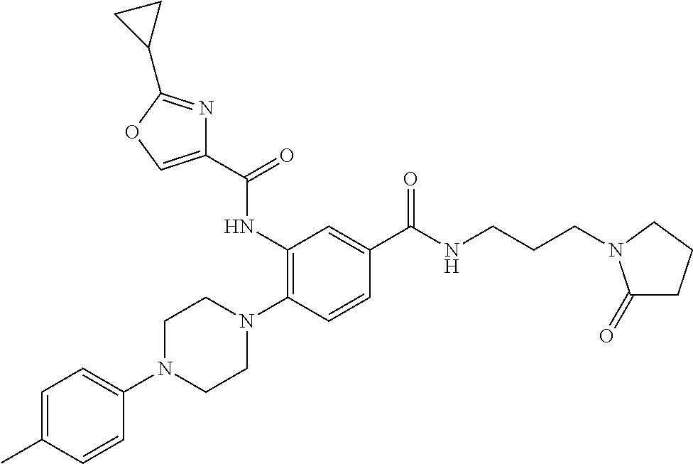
C1=C(C)C=CC(N2CCN(C3=C(NC(C4=COC(C5CC5)=N4)=O)C=C(C(NCCCN4C(=O)CCC4)=O)C=C3)CC2)=C1
